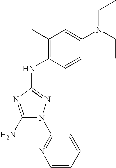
C1(N)=NC(NC2=C(C)C=C(N(CC)CC)C=C2)=NN1C1=NC=CC=C1
